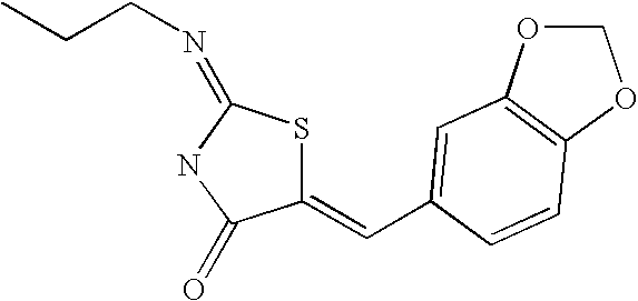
C1(=CC2=CC3=C(OCO3)C=C2)SC(=NCCC)NC1=O
